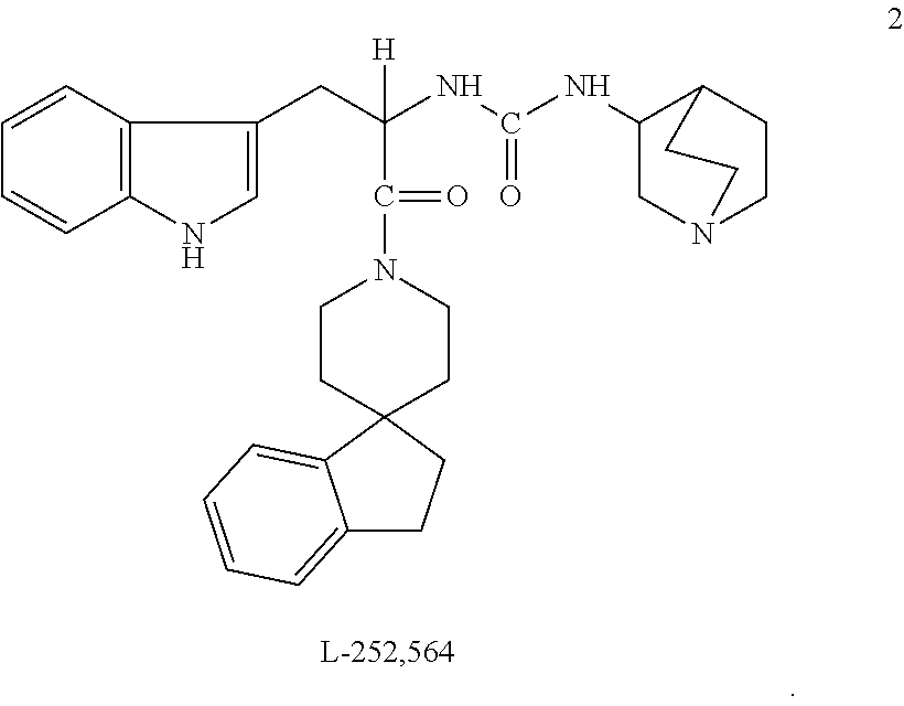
C1=CC2=C(C=C1)NC=C2CC([H])(NC(NC1CN2CCC1CC2)=O)C(=O)N1CCC2(CC1)CCC1=CC=CC=C12
